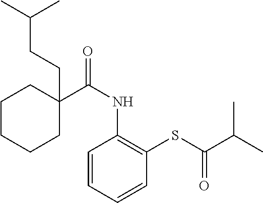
C1(C(NC2=C(SC(C(C)C)=O)C=CC=C2)=O)(CCC(C)C)CCCCC1
